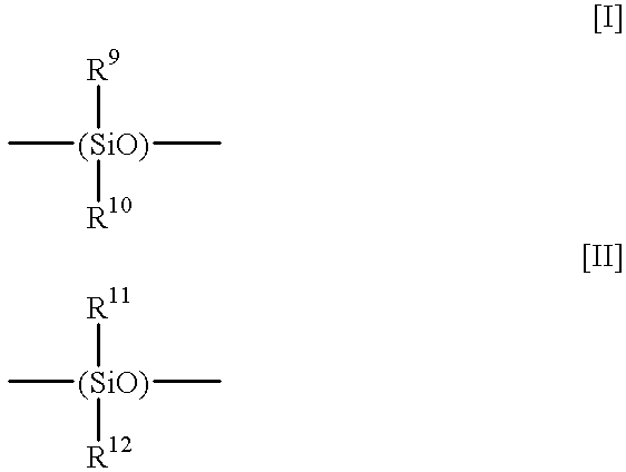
C[(SiO)]([R9])([R10])C.C[(SiO)]([R11])([R12])C
